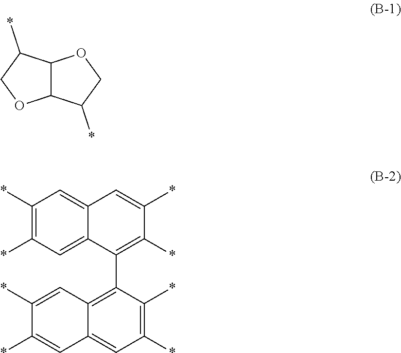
C12C(C(*)CO1)OCC2*.C12=CC(*)=C(*)C=C1C(C1=C3C(=CC(*)=C1*)C=C(*)C(*)=C3)=C(*)C(*)=C2
